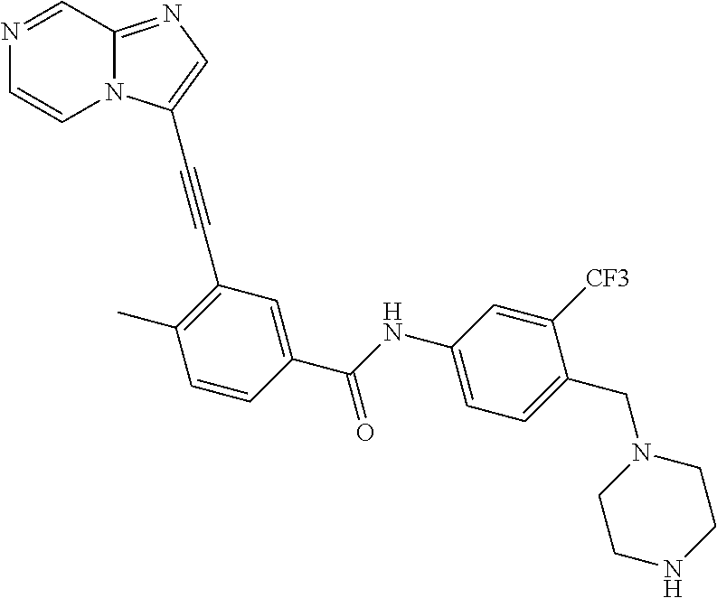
N1=CC2=NC=C(C#CC3=C(C)C=CC(C(NC4=CC=C(CN5CCNCC5)C([CF3])=C4)=O)=C3)N2C=C1
